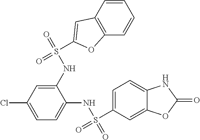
C1=C(Cl)C=C(NS(=O)(=O)C2=CC3=C(C=CC=C3)O2)C(NS(=O)(C2=CC=C3C(=C2)OC(=O)N3)=O)=C1
